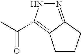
N1=C2C(=C(C(=O)C)N1)CCC2
